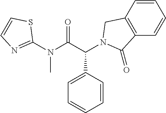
C1(N(C(C(C2=CC=CC=C2)N2CC3=C(C=CC=C3)C2=O)=O)C)=NC=CS1
